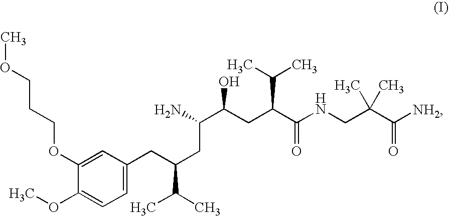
C1(OCCCOC)=CC(CC(C(C)C)CC(C(CC(C(NCC(C([NH2])=O)(C)C)=O)C(C)C)O)N)=CC=C1OC
